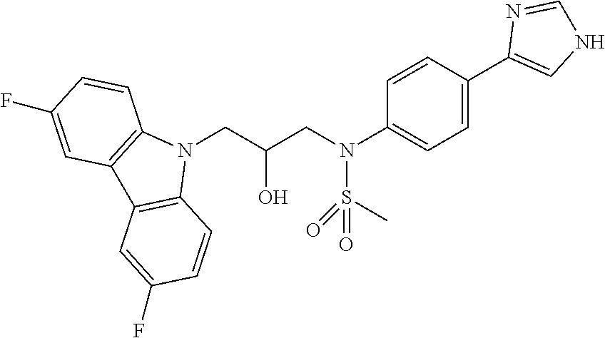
N1(CC(CN(S(C)(=O)=O)C2=CC=C(C3=CNC=N3)C=C2)O)C2=C(C3=C1C=CC(F)=C3)C=C(F)C=C2
